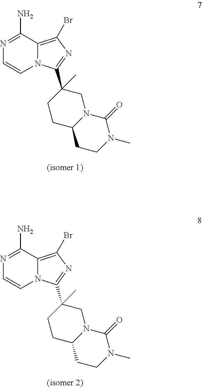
N1=C(N)C2=C(Br)N=C(C3(C)CN4C(CC3)CCN(C)C4=O)N2C=C1.N1=C(N)C2=C(Br)N=C(C3(C)CN4C(CC3)CCN(C)C4=O)N2C=C1
